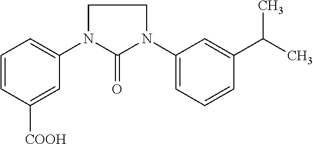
C1=CC([COOH])=CC(N2C(=O)N(C3=CC=CC(C(C)C)=C3)CC2)=C1
